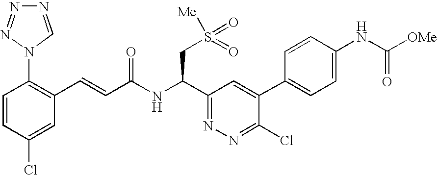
C1=CC(Cl)=CC(C=CC(NC(C2=NN=C(Cl)C(C3=CC=C(NC([OMe])=O)C=C3)=C2)CS(=O)([Me])=O)=O)=C1N1C=NN=N1
